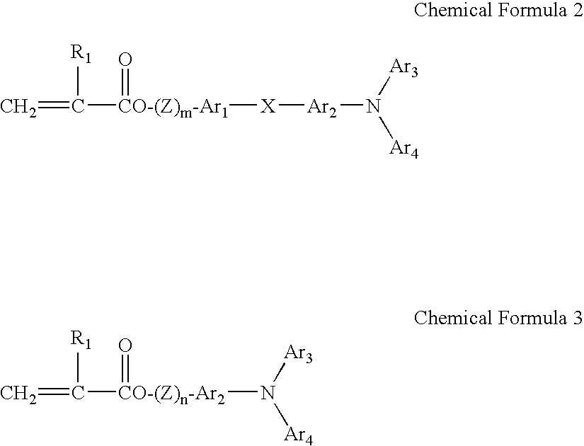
C=C([R1])[CO-(Z)m-Ar1]([X][Ar2]N([Ar4])[Ar3])=O.C=C([R1])[CO-(Z)n-Ar2](N([Ar4])[Ar3])=O
